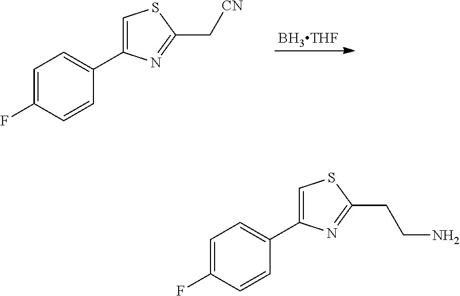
C1=C(F)C=CC(C2=CSC(C[CN])=N2)=C1.[BH3THF].C1=C(F)C=CC(C2=CSC(CCN)=N2)=C1
